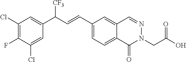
C1(C=CC(C2=CC(Cl)=C(F)C(Cl)=C2)[CF3])=CC=C2C(=C1)C=NN(CC(O)=O)C2=O
